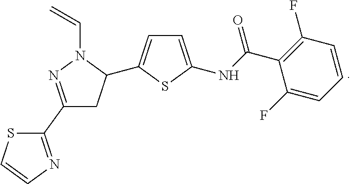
C(N1N=C(C2=NC=CS2)CC1C1=CC=C(NC(C2=C(F)C=CC=C2F)=O)S1)=C
